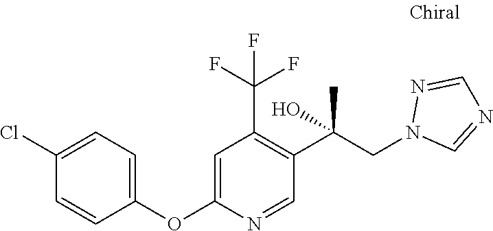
C1(OC2=CC(C(F)(F)F)=C(C(CN3N=CN=C3)(O)C)C=N2)=CC=C(Cl)C=C1
